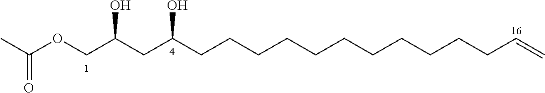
C(OCC(CC(CCCCCCCCCCCC=C)O)O)(C)=O
